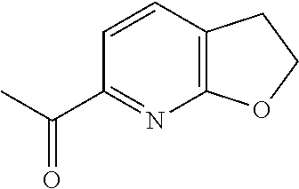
C12=C(C=CC(C(C)=O)=N1)CCO2
